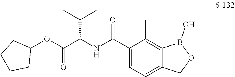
C1(C(NC(C(OC2CCCC2)=O)C(C)C)=O)=CC=C2C(=C1C)B(O)OC2
